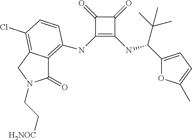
C1(=O)C(NC2=C3C(=O)N(CC[H2NOC])CC3=C(Cl)C=C2)=C(NC(C(C)(C)C)C2=CC=C(C)O2)C1=O
